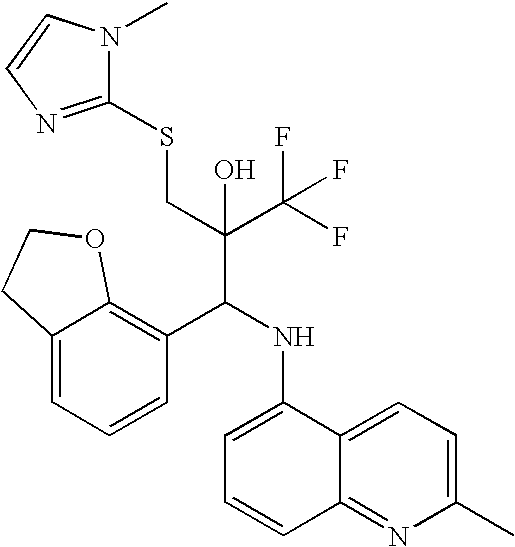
C12=CC=CC(C(NC3=CC=CC4=NC(C)=CC=C34)C(C(F)(F)F)(CSC3=NC=CN3C)O)=C1OCC2
